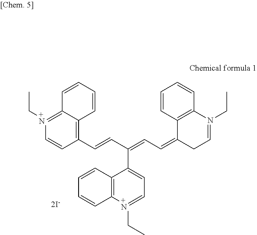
C1(C(=CC=C2CC=N(CC)C3=C2C=CC=C3)C=CC2=C3C(=[+N](CC)C=C2)C=CC=C3)=CC=[+N](CC)C2=C1C=CC=C2
